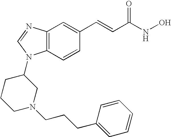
C12=C(C=CC(C=CC(NO)=O)=C1)N(C1CCCN(CCCC3=CC=CC=C3)C1)C=N2
